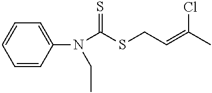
C1=CC(N(CC)C(SCC=C(C)Cl)=S)=CC=C1
